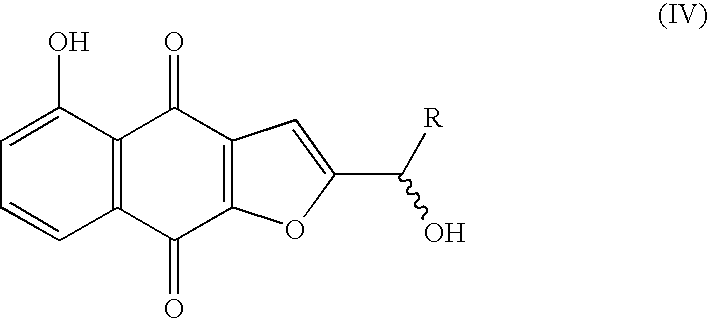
C12=C(C(O)=CC=C1)C(=O)C1=C(C2=O)OC(C([R])O)=C1
